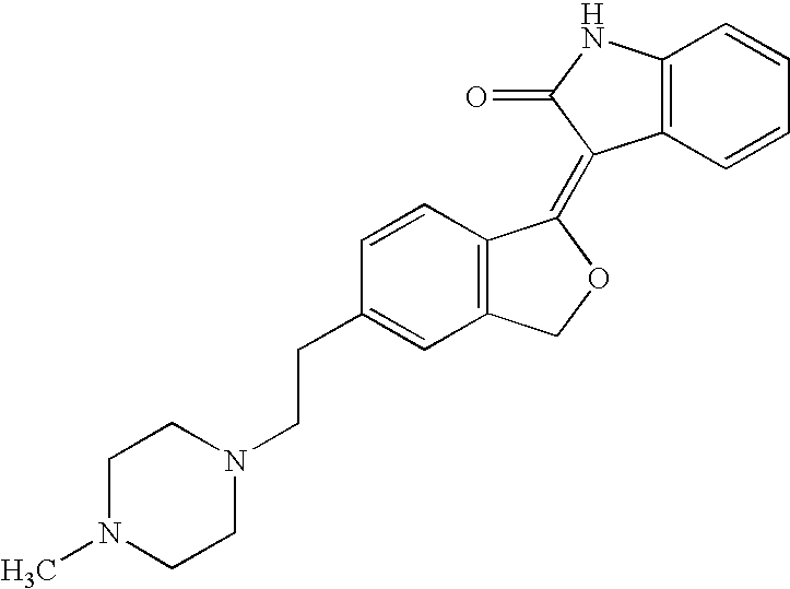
C1=CC(CCN2CCN(C)CC2)=CC2=C1C(=C1C3=C(NC1=O)C=CC=C3)OC2
